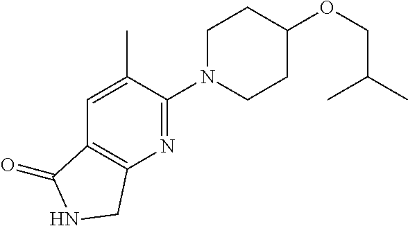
C(OC1CCN(C2=NC3=C(C=C2C)C(=O)NC3)CC1)C(C)C
